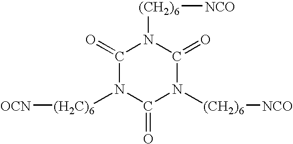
C1(=O)N([(H2C)6][OCN])C(=O)N([(CH2)6][NCO])C(=O)N1[(CH2)6][NCO]
